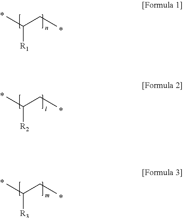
C([R1])(C)CC.C([R2])(C)CC.C([R3])(C)CC
